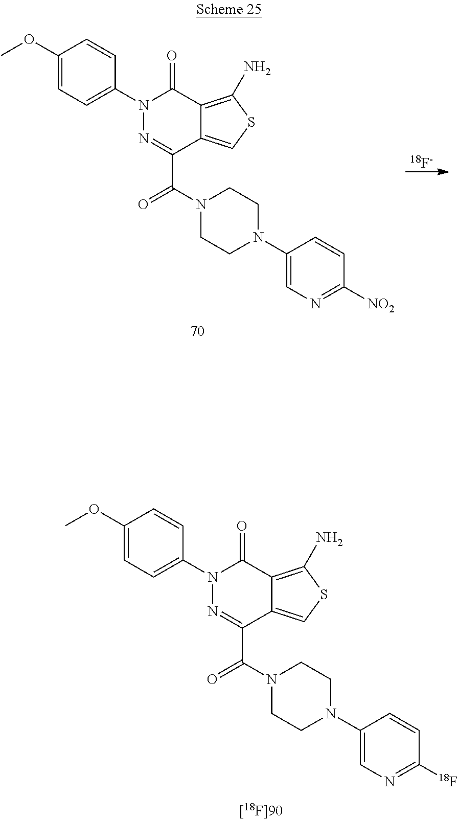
[18F-].C1(OC)=CC=C(N2N=C(C(N3CCN(C4=CN=C([NO2])C=C4)CC3)=O)C3=CSC(N)=C3C2=O)C=C1.C1(OC)=CC=C(N2N=C(C(N3CCN(C4=CN=C([18F])C=C4)CC3)=O)C3=CSC(N)=C3C2=O)C=C1
